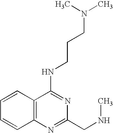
C1=CC2=C(C=C1)N=C(CNC)N=C2NCCCN(C)C
